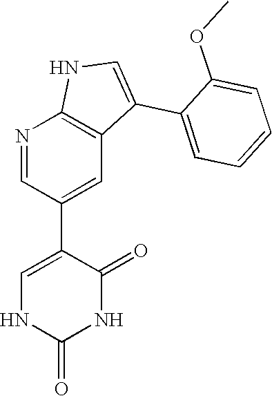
N1=CC(C2=CNC(=O)NC2=O)=CC2=C1NC=C2C1=CC=CC=C1OC
